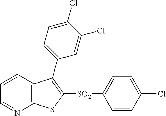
C1=CC2=C(N=C1)SC([SO2]C1=CC=C(Cl)C=C1)=C2C1=CC=C(Cl)C(Cl)=C1
